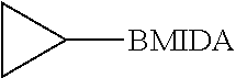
C1([BMIDA])CC1
